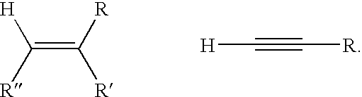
[H]C#C[R].C(=C([R])[R])([R])[H]
